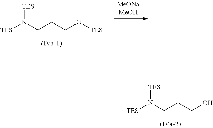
[TES]N(CCCO)[TES].[TES]N(CCCO[TES])[TES]
